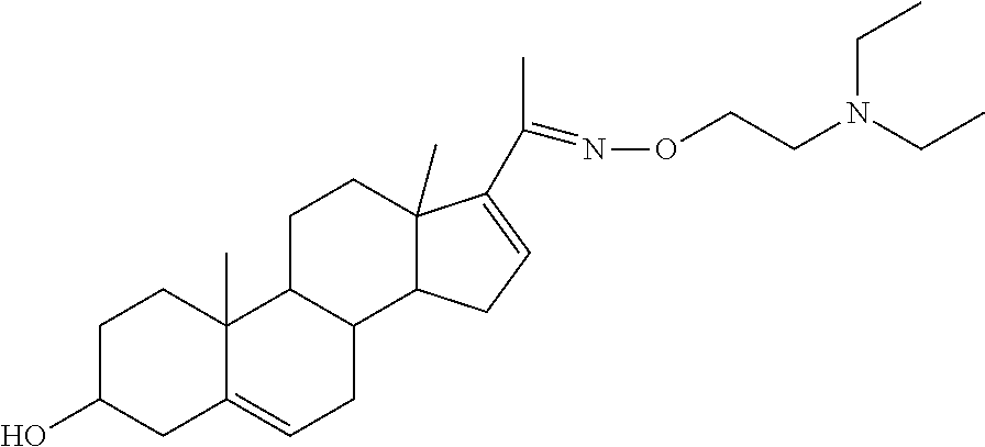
C1C(O)CC2=CCC3C(C2(C)C1)CCC1(C)C3CC=C1C(C)=NOCCN(CC)CC
